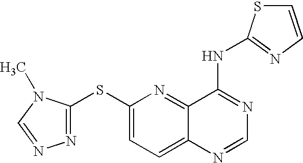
S(C1=CC=C2C(=N1)C(NC1=NC=CS1)=NC=N2)C1=NN=CN1C
